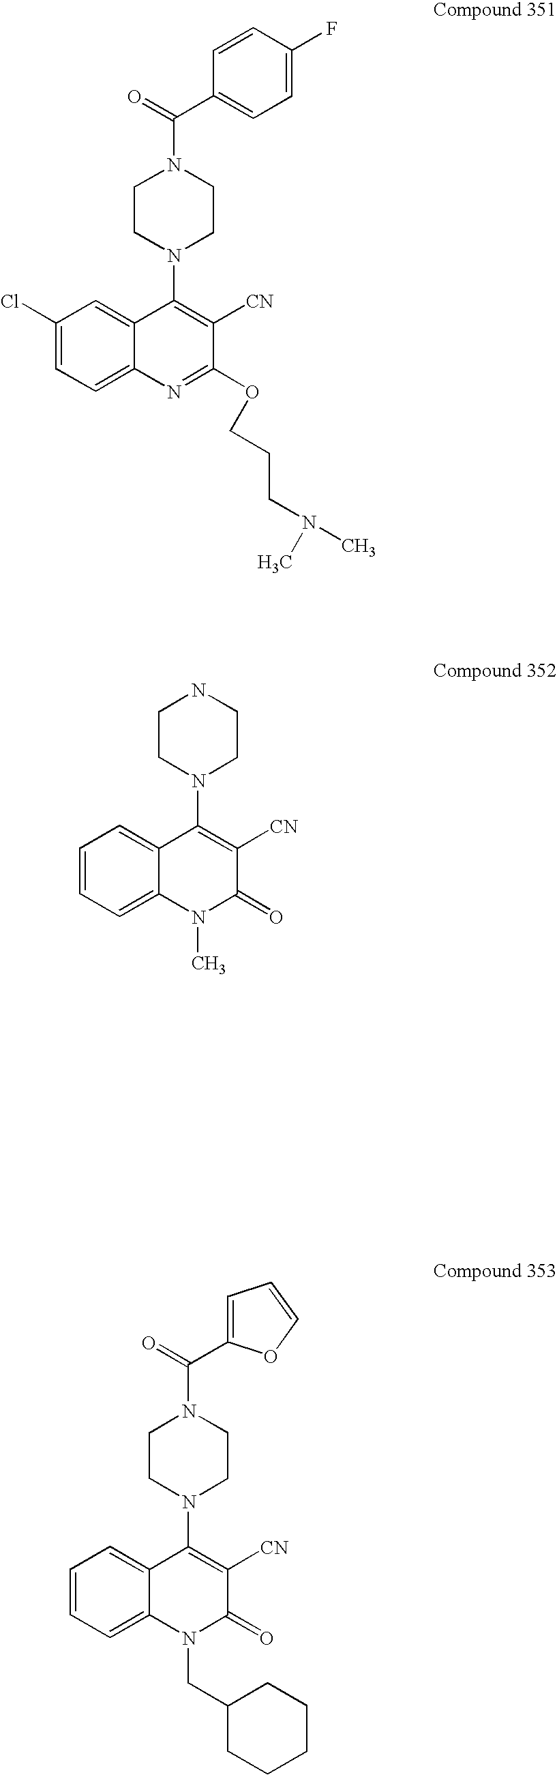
C(=O)(N1CCN(C2=C([CN])C(OCCCN(C)C)=NC3=CC=C(Cl)C=C23)CC1)C1=CC=C(F)C=C1.N1CCN(C2=C([CN])C(=O)N(C)C3=CC=CC=C23)CC1.C(=O)(N1CCN(C2=C([CN])C(=O)N(CC3CCCCC3)C3=CC=CC=C23)CC1)C1=CC=CO1
